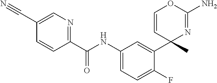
C1=C(C#N)C=CC(C(NC2=CC=C(F)C(C3(C)N=C(N)OC=C3)=C2)=O)=N1
